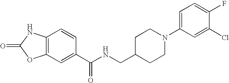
C12=C(C=C(C(NCC3CCN(C4=CC=C(F)C(Cl)=C4)CC3)=O)C=C1)OC(=O)N2
